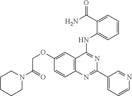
C12=C(C(NC3=CC=CC=C3C(N)=O)=NC(C3=CC=CN=C3)=N1)C=C(OCC(N1CCCCC1)=O)C=C2
